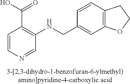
C1=CN=CC(NCC2=CC3=C(C=C2)CCO3)=C1C(O)=O
